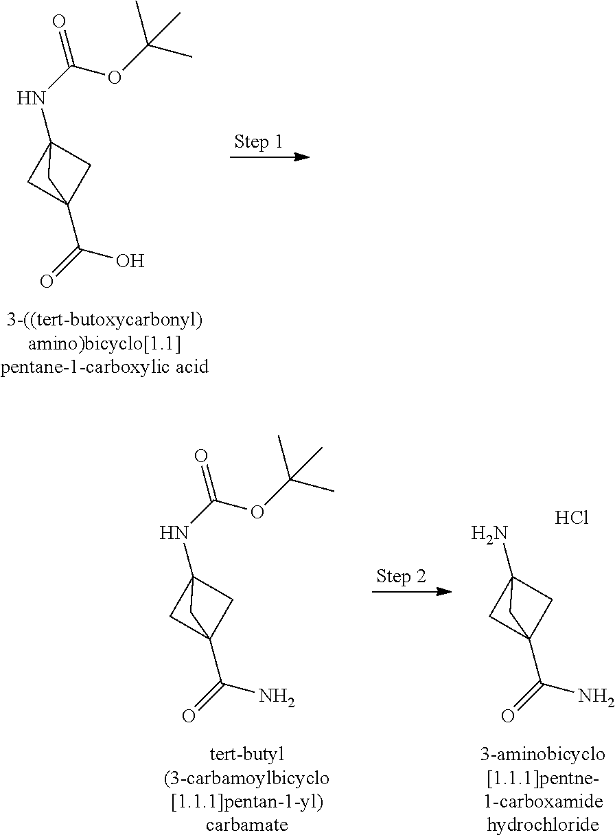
C12(NC(=O)OC(C)(C)C)CC(C(=O)O)(C1)C2.C12(N)CC(C(=O)N)(C1)C2.Cl.C12(NC(=O)OC(C)(C)C)CC(C(=O)N)(C1)C2
